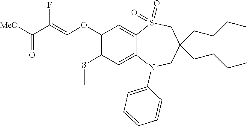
[MeO]C(=O)C(=COC1=C(SC)C=C2C(=C1)S(=O)(=O)CC(CCCC)(CCCC)CN2C1=CC=CC=C1)F
